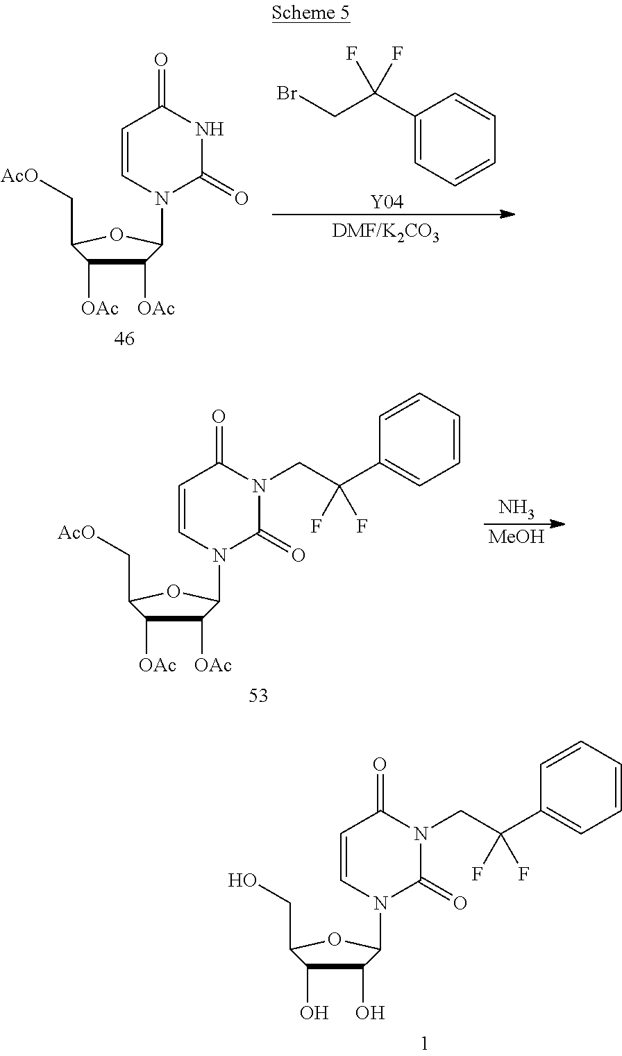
C1(O)C(O)C(CO)OC1N1C=CC(=O)N(CC(C2=CC=CC=C2)(F)F)C1=O.C1([OAc])C([OAc])C(C[AcO])OC1N1C=CC(=O)NC1=O.BrCC(C1=CC=CC=C1)(F)F.[Y04].C1([OAc])C([OAc])C(C[AcO])OC1N1C=CC(=O)N(CC(C2=CC=CC=C2)(F)F)C1=O.[MeOH].N
